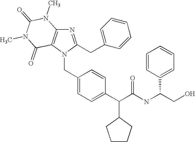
N1=C(CC2=CC=CC=C2)N(CC2=CC=C(C(C(NC(CO)C3=CC=CC=C3)=O)C3CCCC3)C=C2)C2=C1N(C)C(=O)N(C)C2=O
